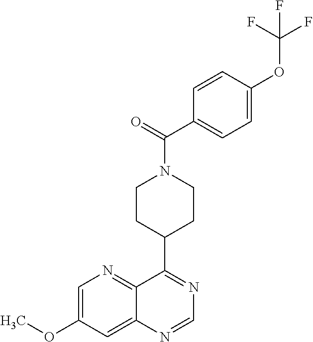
N1=C(C2CCN(C(C3=CC=C(OC(F)(F)F)C=C3)=O)CC2)C2=NC=C(OC)C=C2N=C1
